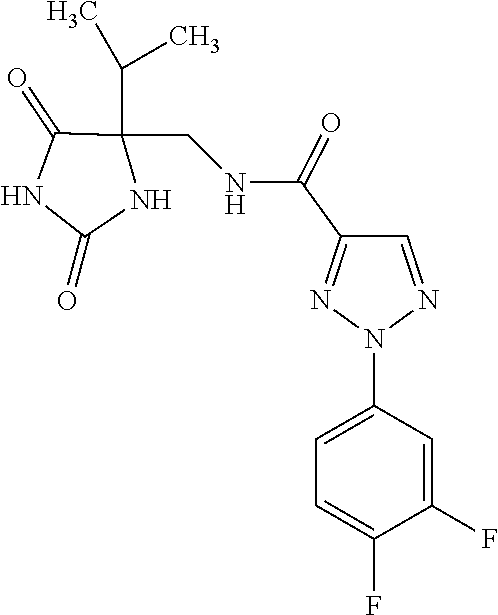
C1=NN(C2=CC=C(F)C(F)=C2)N=C1C(NCC1(C(C)C)C(=O)NC(=O)N1)=O
